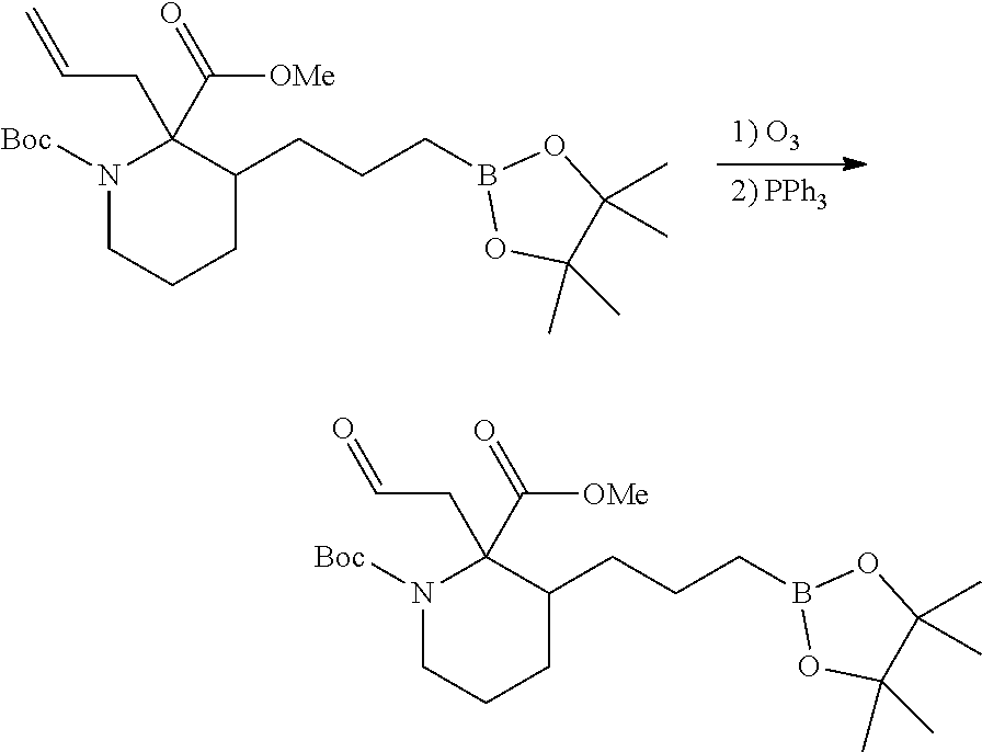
C1(CCCB2OC(C)(C)C(C)(C)O2)CCCN([Boc])C1(C(=O)[OMe])CC=O.[2) PPh3].[1) O3].C1(CCCB2OC(C)(C)C(C)(C)O2)CCCN([Boc])C1(C(=O)[OMe])CC=C
